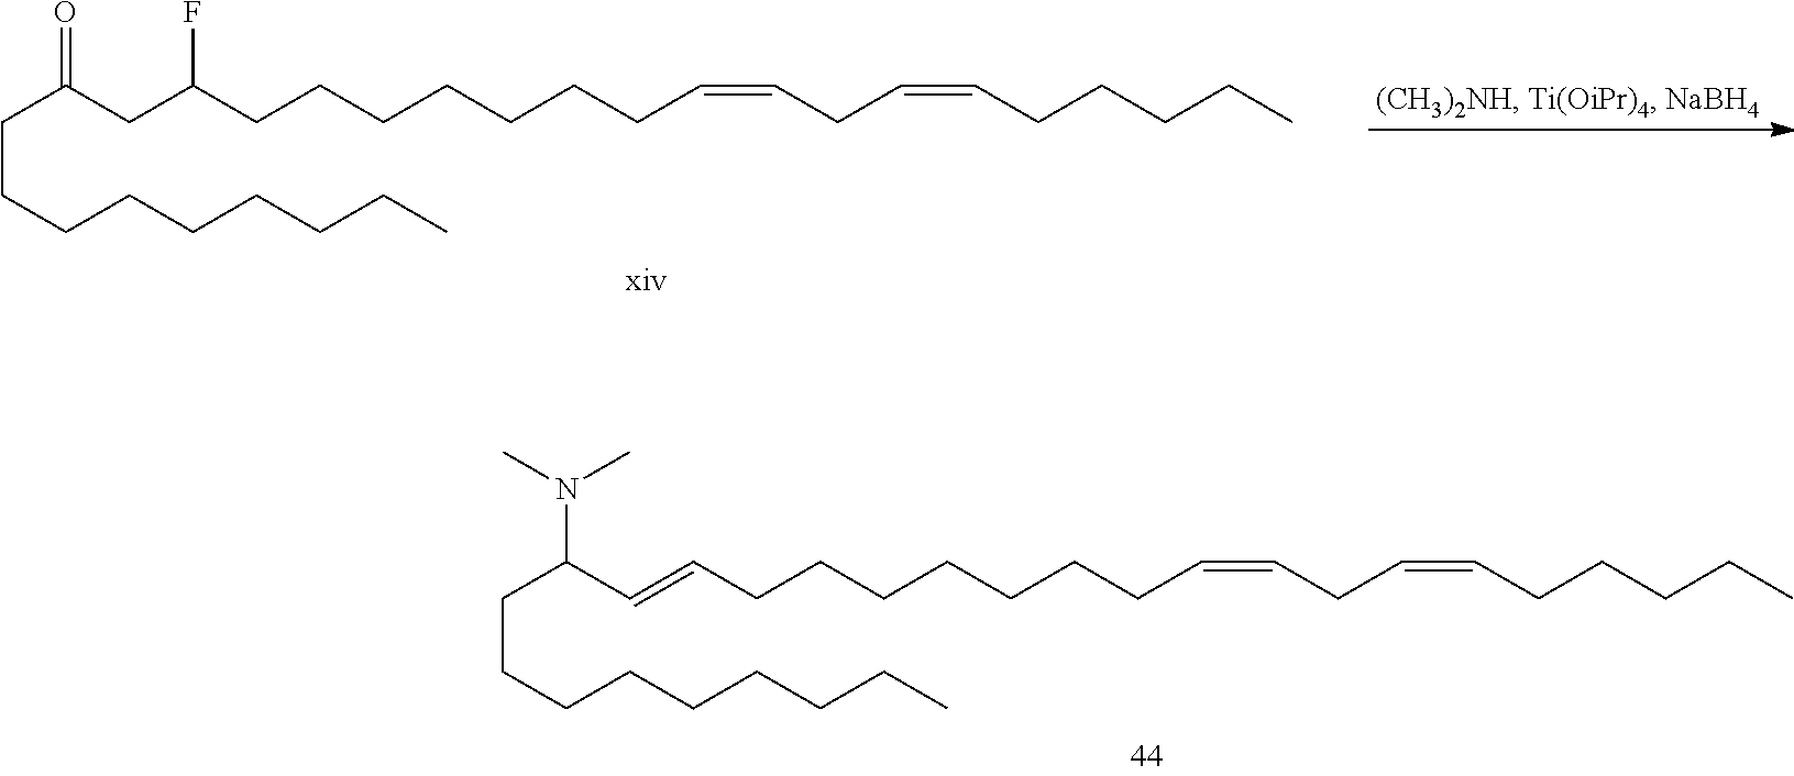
C(C(CCCCCCCC=CCC=CCCCCC)F)C(CCCCCCCCC)=O.C(=CCCCCCCCC=CCC=CCCCCC)C(CCCCCCCCC)N(C)C
